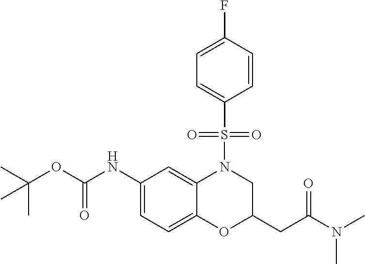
C1(NC(OC(C)(C)C)=O)=CC=C2C(=C1)N(S(C1=CC=C(F)C=C1)(=O)=O)CC(CC(=O)N(C)C)O2
